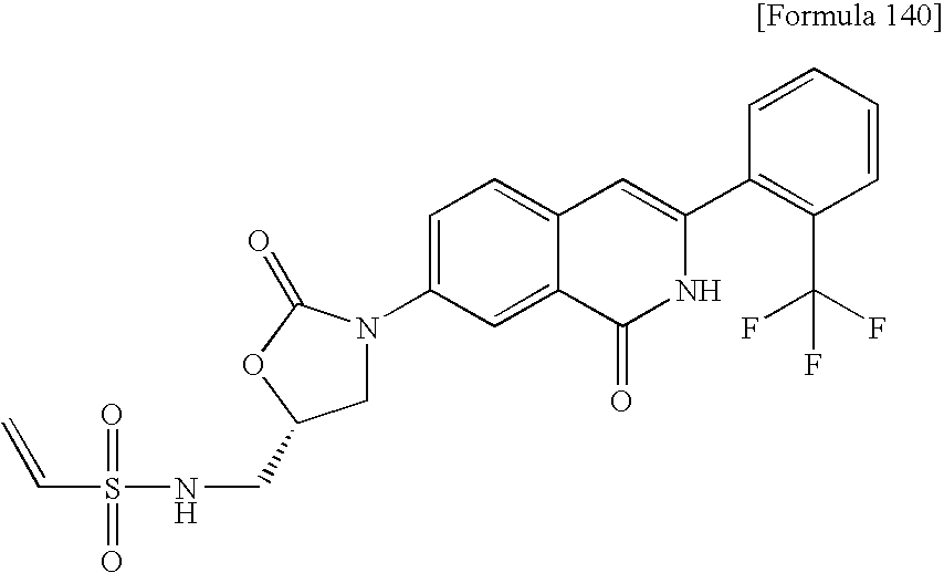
C1N(C2=CC=C3C(=C2)C(=O)NC(C2=C(C(F)(F)F)C=CC=C2)=C3)C(=O)OC1CNS(=O)(=O)C=C
